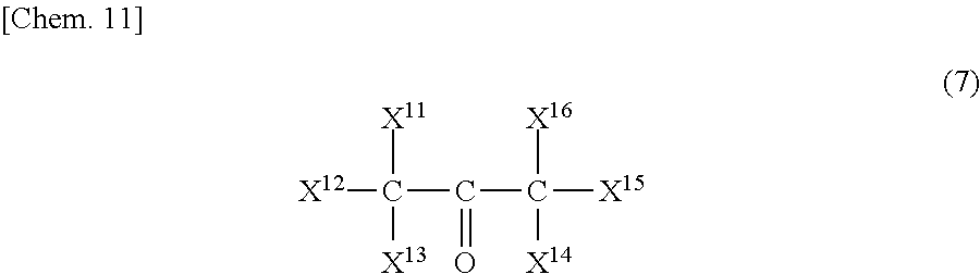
[X12]C(C(C([X15])([X14])[X16])=O)([X11])[X13]
